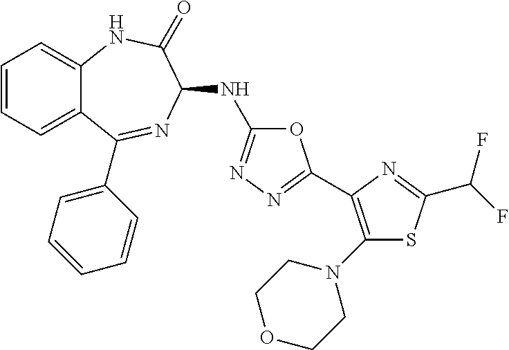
C1(N2CCOCC2)=C(C2=NN=C(NC3N=C(C4=CC=CC=C4)C4=CC=CC=C4NC3=O)O2)N=C(C(F)F)S1
